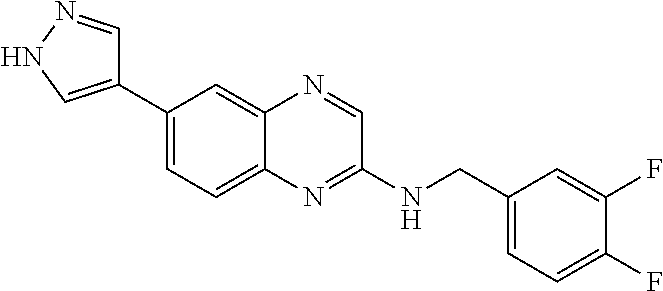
C1(C2=CNN=C2)=CC=C2C(=C1)N=CC(NCC1=CC=C(F)C(F)=C1)=N2
